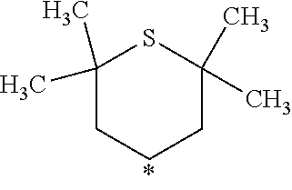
C1(C)(C)CCCC(C)(C)S1
